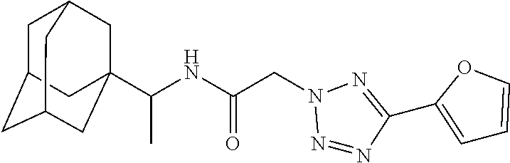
C1C2CC3CC(C(NC(=O)CN4N=NC(C5=CC=CO5)=N4)C)(CC1C3)C2
